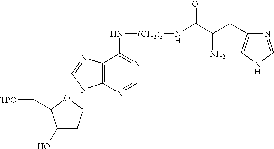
C(C(CC1=CNC=N1)N)(=O)N[(CH2)6]NC1=NC=NC2=C1N=CN2C1CC(O)C(C[TPO])O1
